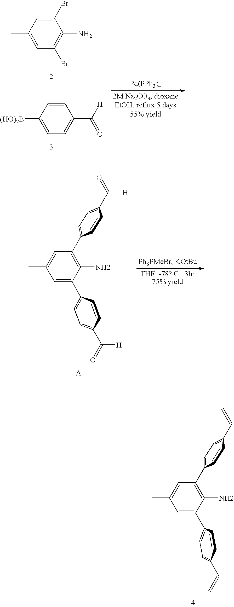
C1(C2=C(N)C(C3=CC=C(C(=O)[H])C=C3)=CC(C)=C2)=CC=C(C(=O)[H])C=C1.C1=CC(C=C)=CC=C1C1=C(N)C(C2=CC=C(C=C)C=C2)=CC(C)=C1.C1=C([(HO)2B])C=CC(C([H])=O)=C1.CC1=CC(Br)=C(N)C(Br)=C1.[Pd(PPh3)4]
